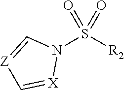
N1(S([R2])(=O)=O)C=[Z]C=[X]1
